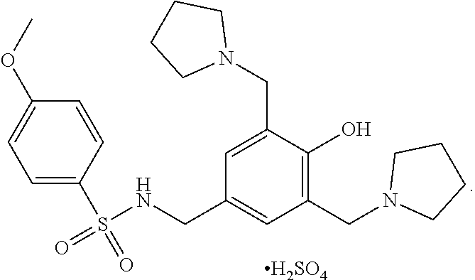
C1=C(S(=O)(NCC2=CC(CN3CCCC3)=C(O)C(CN3CCCC3)=C2)=O)C=CC(OC)=C1.[H2SO4]
